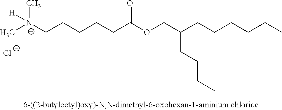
[H][N+](CCCCCC(OCC(CCCCCC)CCCC)=O)(C)C.[Cl-]
